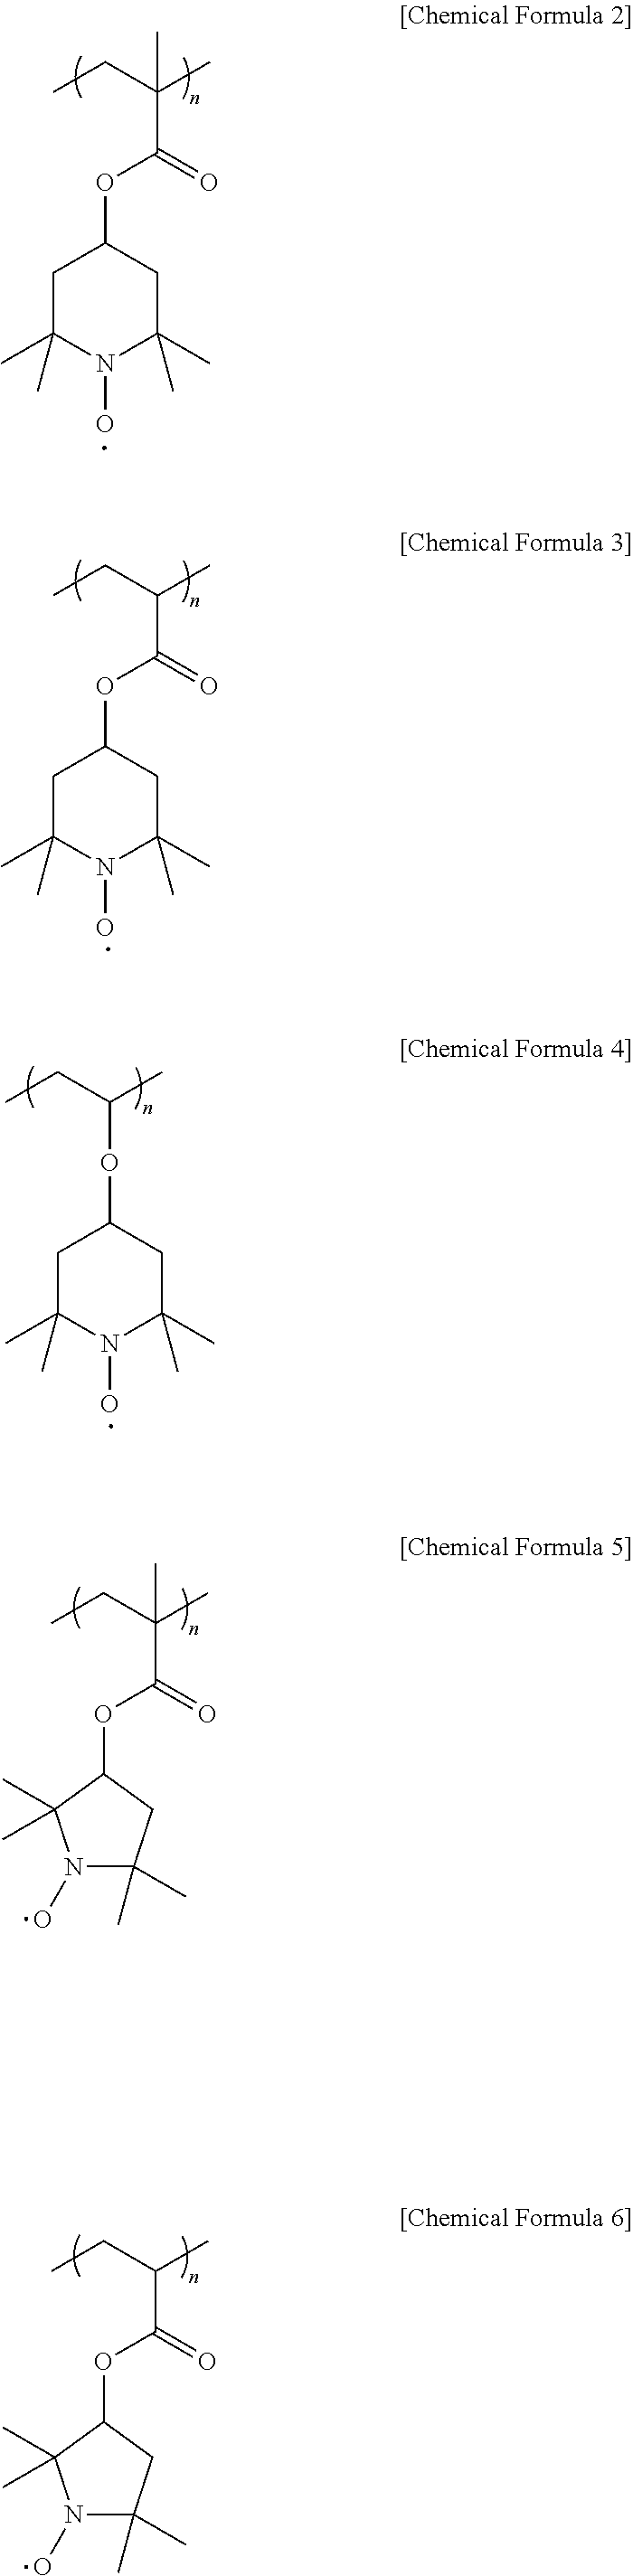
CCC(C)(C)C(=O)OC1CC(C)(C)N(O)C(C)(C)C1.CCC(C)C(=O)OC1CC(C)(C)N(O)C(C)(C)C1.CCC(C)OC1CC(C)(C)N(O)C(C)(C)C1.CCC(C)(C)C(=O)OC1CC(C)(C)N(O)C1(C)C.CCC(C)C(=O)OC1CC(C)(C)N(O)C1(C)C
